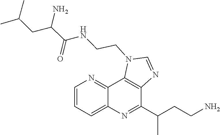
N1=C(C(CCN)C)C2=C(C3=NC=CC=C13)N(CCNC(C(CC(C)C)N)=O)C=N2
